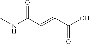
CNC(C=CC(O)=O)=O
